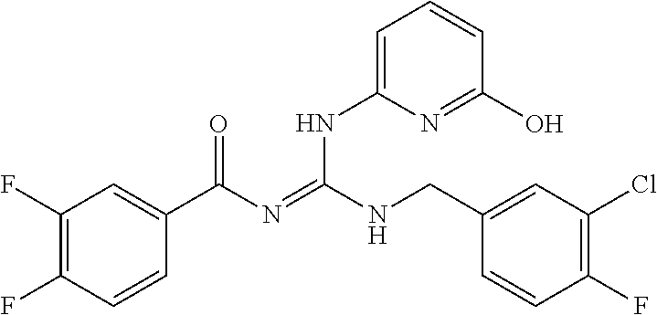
C1(F)=C(F)C=CC(C(N=C(NCC2=CC(Cl)=C(F)C=C2)NC2=CC=CC(O)=N2)=O)=C1
